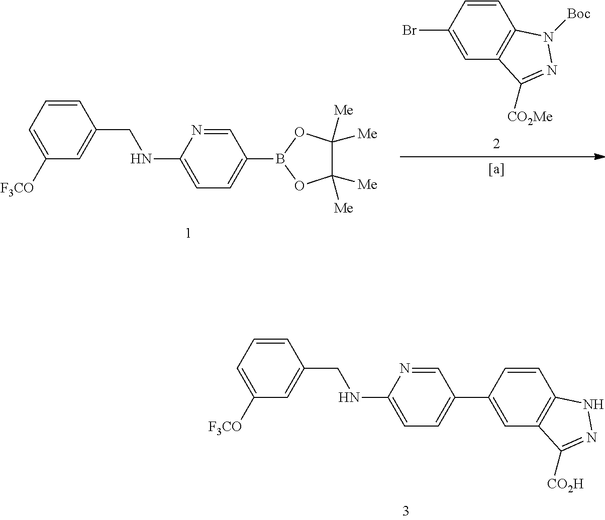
C1=CC=C([F3CO])C=C1CNC1=CC=C(C2=CC3=C(C=C2)NN=C3[CO2H])C=N1.C1=CC=C([F3CO])C=C1CNC1=CC=C(B2OC([Me])([Me])C([Me])([Me])O2)C=N1.C1=CC(Br)=CC2=C1N([Boc])N=C2[CO2Me]
